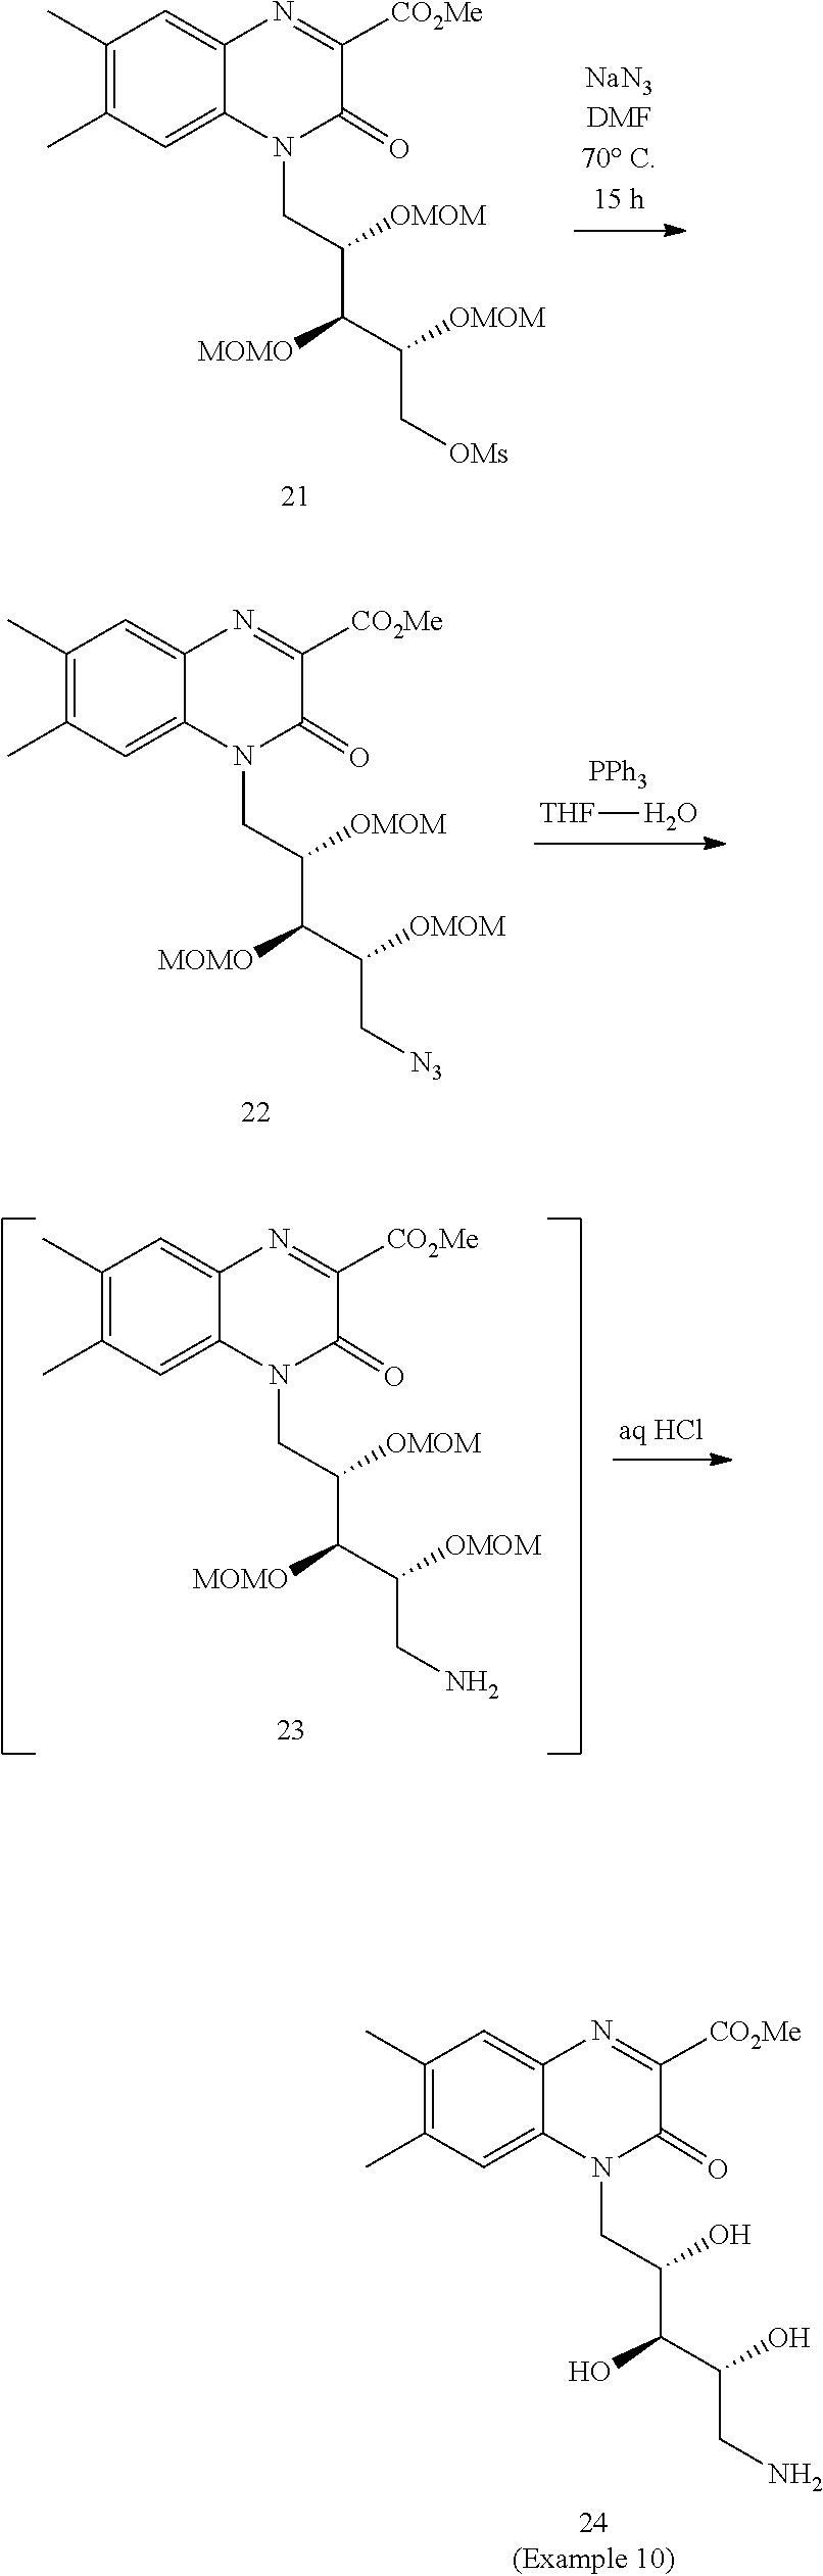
C(C[OMs])(C([MOMO])C(CN1C(=O)C([CO2Me])=NC2=CC(C)=C(C)C=C12)[OMOM])[OMOM].[PPh3].[THF]O.C(C[N3])(C([MOMO])C(CN1C(=O)C([CO2Me])=NC2=CC(C)=C(C)C=C12)[OMOM])[OMOM].[aq HCl].C(CN)(C([MOMO])C(CN1C(=O)C([CO2Me])=NC2=CC(C)=C(C)C=C12)[OMOM])[OMOM].C(CN)(C(O)C(CN1C(=O)C([CO2Me])=NC2=CC(C)=C(C)C=C12)O)O
